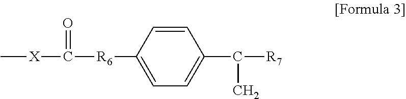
C[X]C([R6]C1=CC=C(C(C)[R7])C=C1)=O
